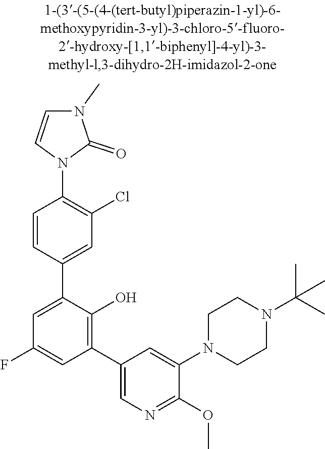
C1CN(C2=CC(C3=C(O)C(C4=CC(Cl)=C(N5C=CN(C)C5=O)C=C4)=CC(F)=C3)=CN=C2OC)CCN1C(C)(C)C
